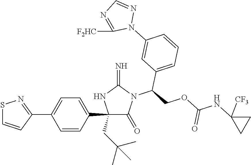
C1(C2=CC=C(C3=NSC=C3)C=C2)(CC(C)(C)C)C(=O)N(C(COC(NC2([CF3])CC2)=O)C2=CC=CC(N3N=CN=C3[F2HC])=C2)C(=N)N1
